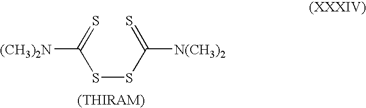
S(SC(=S)[N(CH3)2])C(=S)[(CH3)2N]
